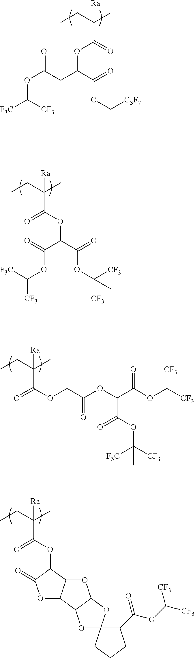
O(C(=O)C(CC)(C)[Ra])C(CC(OC([F3C])[CF3])=O)C(=O)OC[C3F7].C(C(CC)(C)[Ra])(OC(C(=O)OC([CF3])([CF3])C)C(=O)OC([CF3])[F3C])=O.C(C(CC)(C)[Ra])(OC1C(=O)OC2C1OC1C2OC2(O1)C(C(OC([CF3])[CF3])=O)CCC2)=O.C(C(CC)(C)[Ra])(OCC(OC(C(OC([CF3])[CF3])=O)C(OC([CF3])([F3C])C)=O)=O)=O
